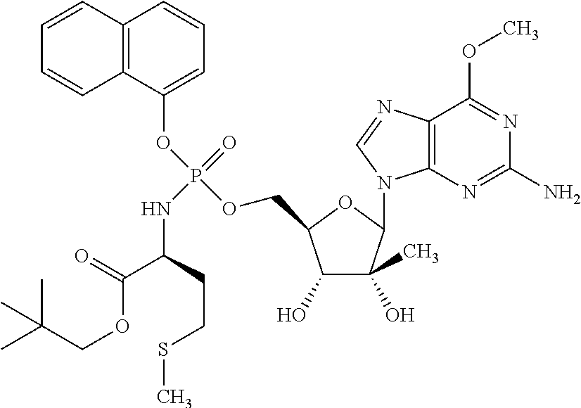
C1(O)C(C)(O)C(N2C3=C(N=C2)C(OC)=NC(N)=N3)OC1COP(OC1=CC=CC2=C1C=CC=C2)(=O)NC(C(OCC(C)(C)C)=O)CCSC
